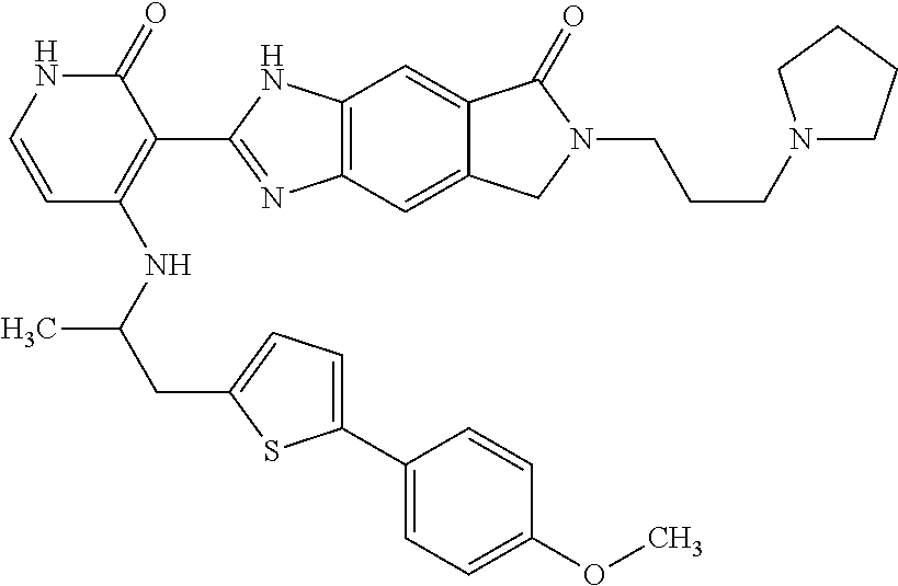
C12=C(C=C3C(=C1)C(=O)N(CCCN1CCCC1)C3)N=C(C1=C(NC(CC3=CC=C(C4=CC=C(OC)C=C4)S3)C)C=CNC1=O)N2
